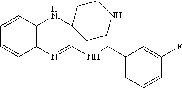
C12=C(N=C(NCC3=CC=CC(F)=C3)C3(N1)CCNCC3)C=CC=C2
